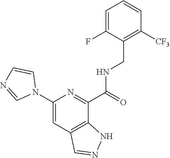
C1=C(F)C(CNC(C2=NC(N3C=CN=C3)=CC3=C2NN=C3)=O)=C([CF3])C=C1
